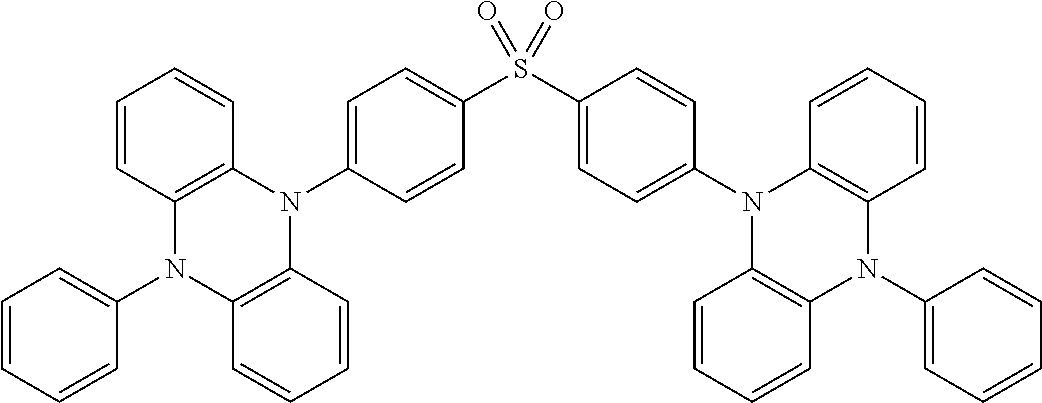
C1=CC2=C(C=C1)N(C1=CC=C(S(C3=CC=C(N4C5=C(C=CC=C5)N(C5=CC=CC=C5)C5=C4C=CC=C5)C=C3)(=O)=O)C=C1)C1=C(C=CC=C1)N2C1=CC=CC=C1
